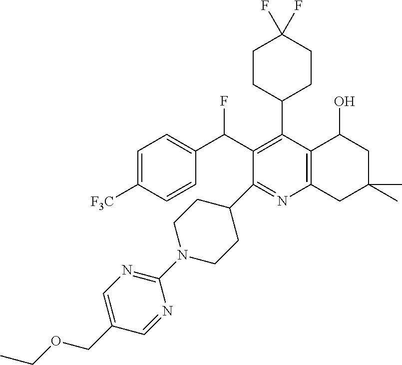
C1(N2CCC(C3=NC4=C(C(C5CCC(F)(F)CC5)=C3C(C3=CC=C([F3C])C=C3)F)C(O)CC(C)(C)C4)CC2)=NC=C(COCC)C=N1
